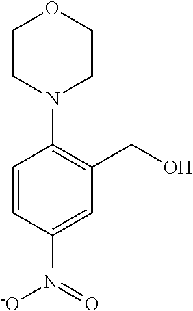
C1CN(C2=C(CO)C=C([N+](=O)[-O])C=C2)CCO1
